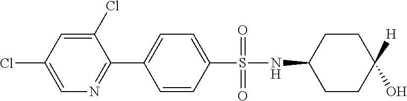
C1(Cl)=CC(Cl)=CN=C1C1=CC=C(S(=O)(NC2CCC([H])(O)CC2)=O)C=C1
